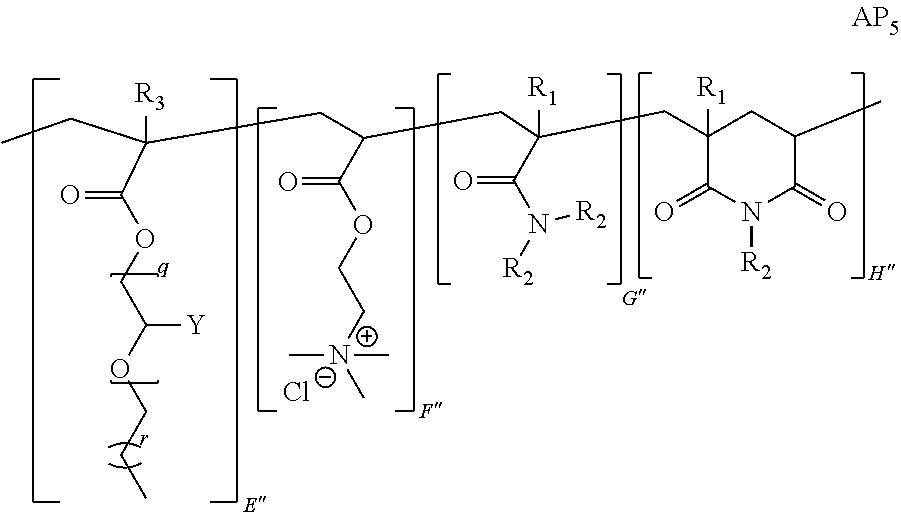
C(C(OCC(OCCC)[Y])=O)([R3])(CC)CC(CC([R1])(CC1([R1])C(=O)N([R2])C(=O)C(C)C1)C(N([R2])[R2])=O)C(OCCN(C)(C)C)=O.Cl
